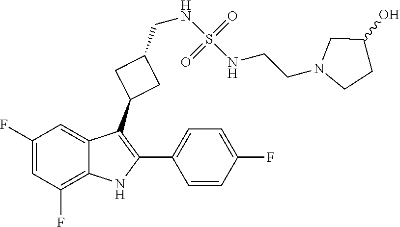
C1(F)=CC(F)=C2C(=C1)C(C1CC(CNS(=O)(=O)NCCN3CCC(O)C3)C1)=C(C1=CC=C(F)C=C1)N2
